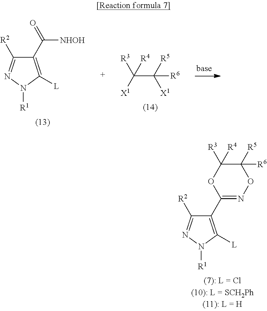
C1(C2=NOC([R6])([R5])C([R4])([R3])O2)=C([L])N([R1])N=C1[R2].C1(C(=O)[NHOH])=C([L])N([R1])N=C1[R2].C(C([R5])([X1])[R6])([R3])([X1])[R4]
